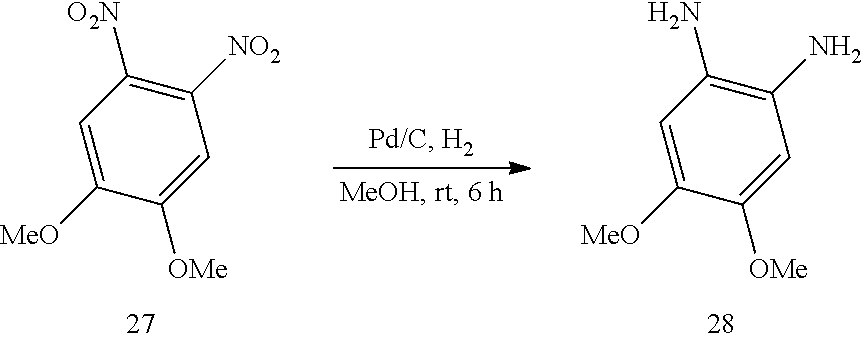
C1=C([MeO])C([OMe])=CC([NO2])=C1[O2N].C1=C([MeO])C([OMe])=CC(N)=C1N
